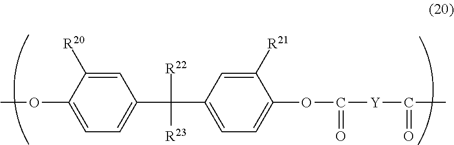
C1(C(C2=CC=C(OC([Y]C(C)=O)=O)C([R21])=C2)([R22])[R23])=CC=C(OC)C([R20])=C1
